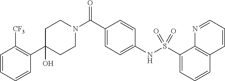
C1(O)(C2=C([CF3])C=CC=C2)CCN(C(C2=CC=C(NS(C3=CC=CC4=C3N=CC=C4)(=O)=O)C=C2)=O)CC1
